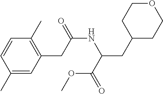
C1=CC(C)=CC(CC(NC(CC2CCOCC2)C(=O)OC)=O)=C1C
